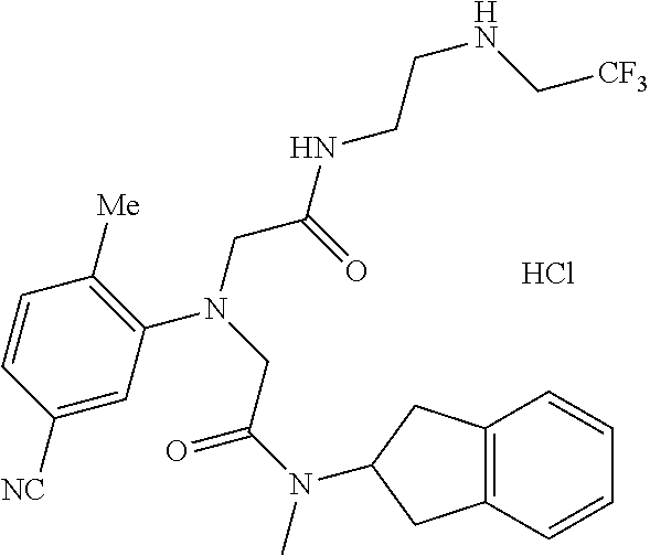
Cl.C1=C([NC])C=CC([Me])=C1N(CC(NCCNC[CF3])=O)CC(N(C)C1CC2=C(C=CC=C2)C1)=O
